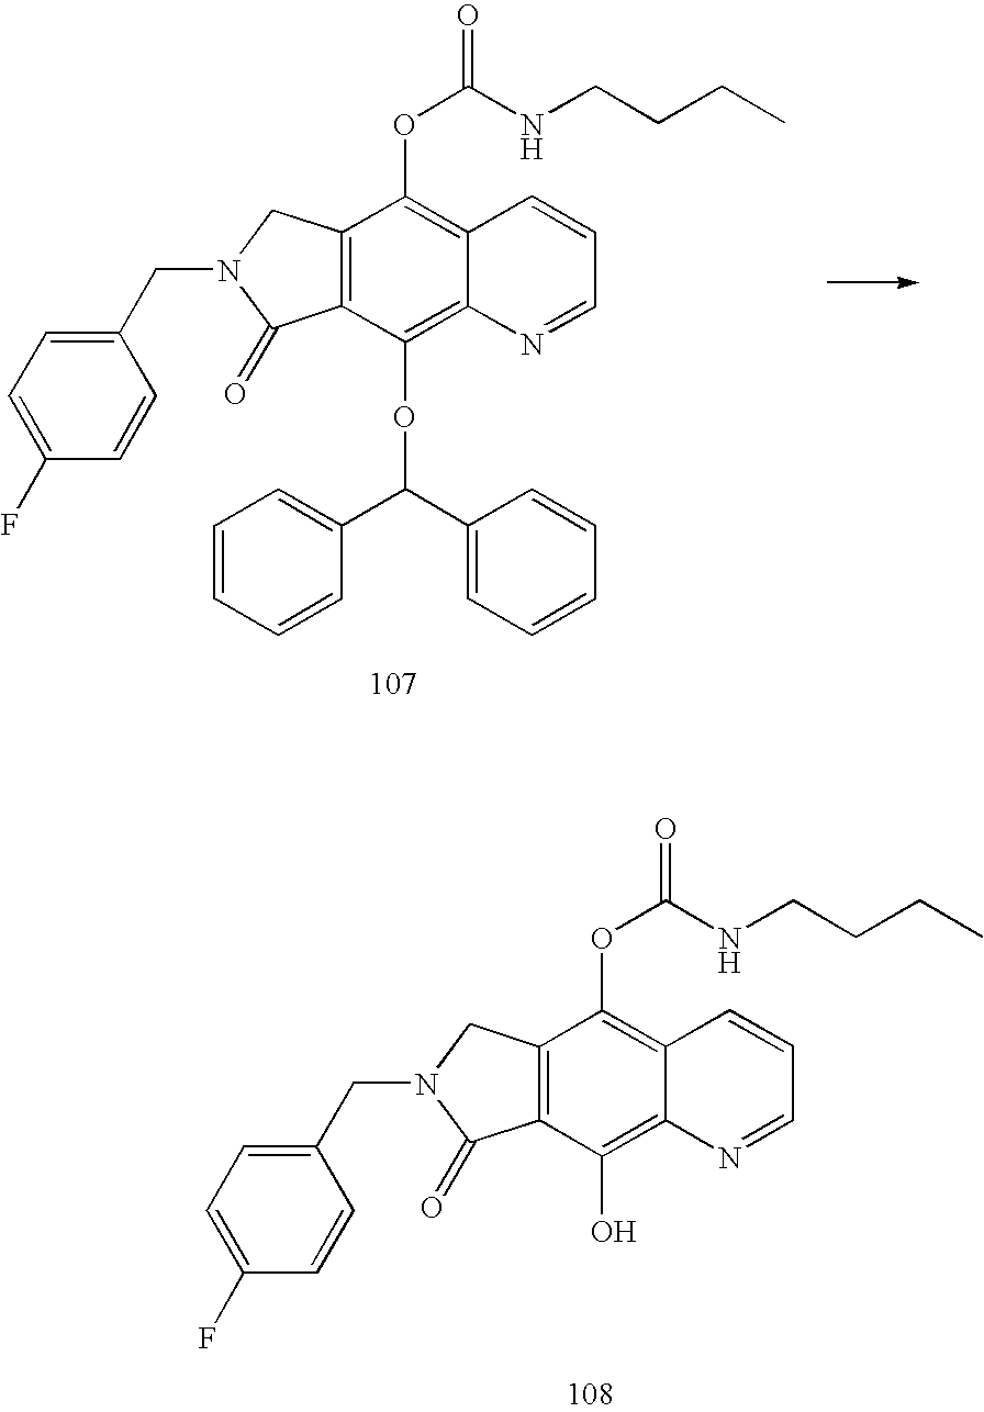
C12=C(CN(CC3=CC=C(F)C=C3)C1=O)C(OC(NCCCC)=O)=C1C(=C2OC(C2=CC=CC=C2)C2=CC=CC=C2)N=CC=C1.C12=C(CN(CC3=CC=C(F)C=C3)C1=O)C(OC(NCCCC)=O)=C1C(=C2O)N=CC=C1
